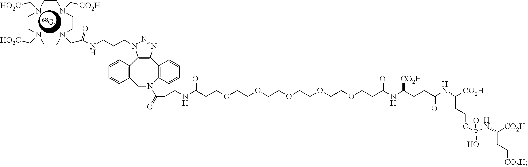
[Ga].N1(C[HO2C])CCN(C[CO2H])CCN(CC(NCCCN2C3=C(N=N2)C2=C(C=CC=C2)N(C(CCNC(CCOCCOCCOCCOCCOCCC(NC(CCC(NC([CO2H])CCOP(O)(NC([CO2H])CC[CO2H])=O)=O)[CO2H])=O)=O)=O)CC2=C3C=CC=C2)=O)CCN(C[HO2C])CC1
